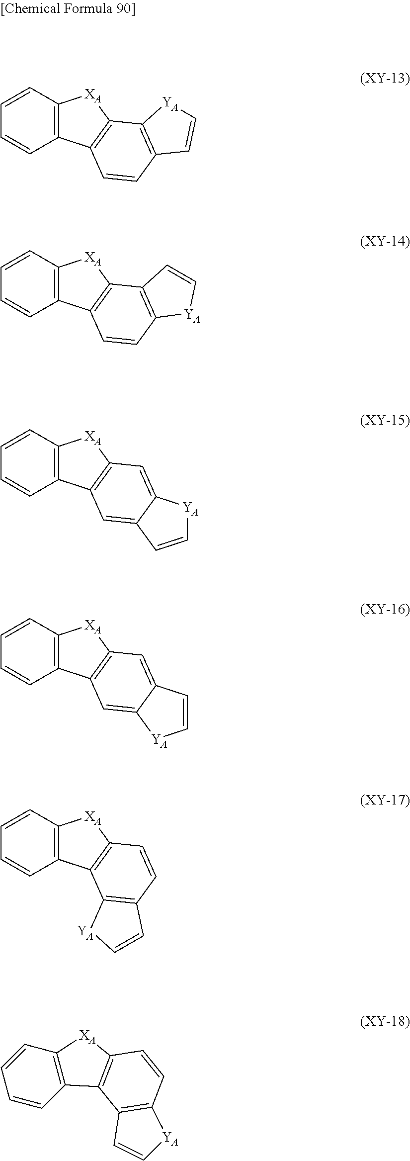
C1=CC2=C(C=C1)[XA]C1=C2C=CC2=C1[YA]C=C2.C1=CC2=C(C=C1)[XA]C1=C2C=CC2=C1C=C[YA]2.C1=CC2=C(C=C1)[XA]C1=C2C=C2C(=C1)[YA]C=C2.C1=CC2=C(C=C1)[XA]C1=C2C=C2C(=C1)C=C[YA]2.C1=CC2=C(C=C1)[XA]C1=C2C2=C(C=C1)C=C[YA]2.C1=CC2=C(C=C1)[XA]C1=C2C2=C(C=C1)[YA]C=C2
